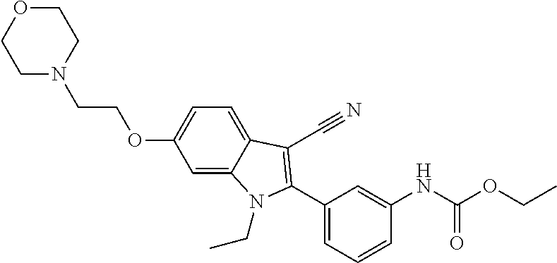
C1=C2C(=CC=C1OCCN1CCOCC1)C(C#N)=C(C1=CC=CC(NC(OCC)=O)=C1)N2CC
